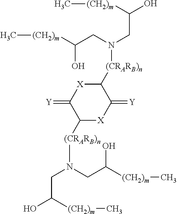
C1(=[Y])C([(CRARB)n]N(CC(O)[(CH2)m]C)CC([(CH2)m]C)O)[X]C(=[Y])C([(CRARB)n]N(CC(O)[(CH2)m]C)CC([(CH2)m]C)O)[X]1
